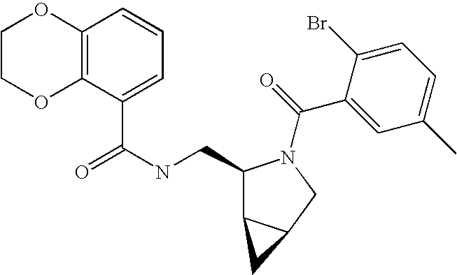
C1(CNC(=O)C2=CC=CC3=C2OCCO3)C2C(CN1C(=O)C1=CC(C)=CC=C1Br)C2
